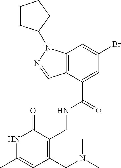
O=C1C(CNC(C2=CC(Br)=CC3=C2C=NN3C2CCCC2)=O)=C(CN(C)C)C=C(C)N1
